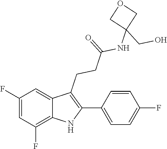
C1=CC(F)=CC=C1C1=C(CCC(=O)NC2(CO)COC2)C2=CC(F)=CC(F)=C2N1
